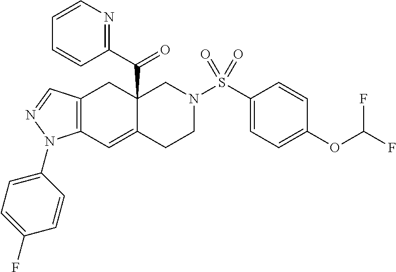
C12=C(C=C3C(C(C4=NC=CC=C4)=O)(C1)CN(S(C1=CC=C(OC(F)F)C=C1)(=O)=O)CC3)N(C1=CC=C(F)C=C1)N=C2
